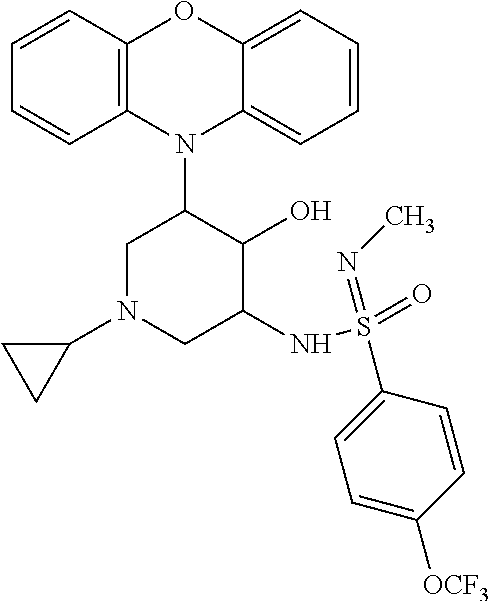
N1(C2CN(C3CC3)CC(NS(=O)(=NC)C3=CC=C([OCF3])C=C3)C2O)C2=C(C=CC=C2)OC2=CC=CC=C12
